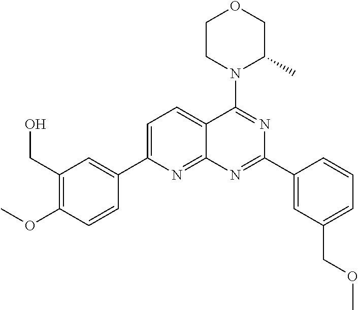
C1=C(C2=CC(CO)=C(OC)C=C2)N=C2C(=C1)C(N1C(C)COCC1)=NC(C1=CC(COC)=CC=C1)=N2
